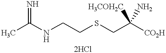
CC(NCCSCC([CO2H])([H3COH2C])N)=N
